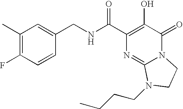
N(C(C1=C(O)C(=O)N2C(=N1)N(CCCC)CC2)=O)CC1=CC(C)=C(F)C=C1
